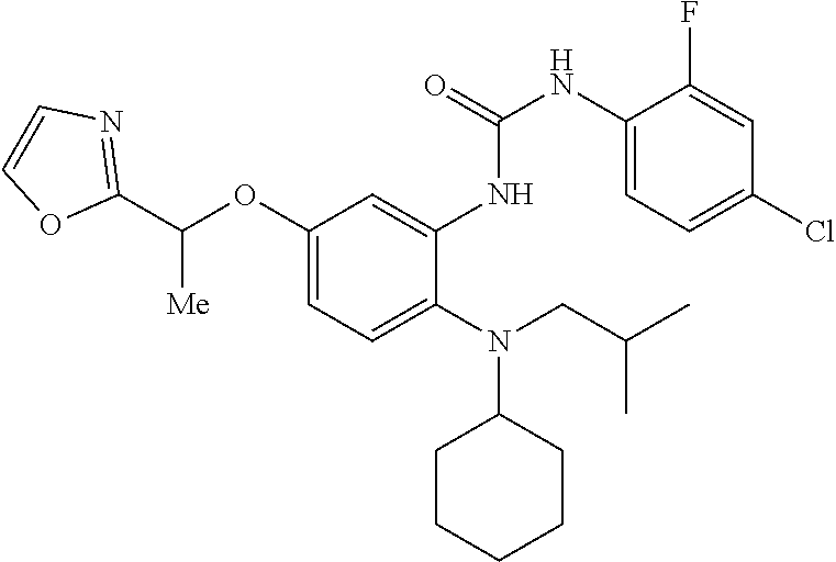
C1(OC(C2=NC=CO2)[Me])=CC=C(N(CC(C)C)C2CCCCC2)C(NC(NC2=CC=C(Cl)C=C2F)=O)=C1
